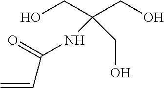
OCC(CO)(NC(C=C)=O)CO
